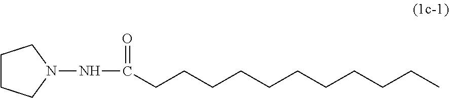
N(C(=O)CCCCCCCCCCC)N1CCCC1
